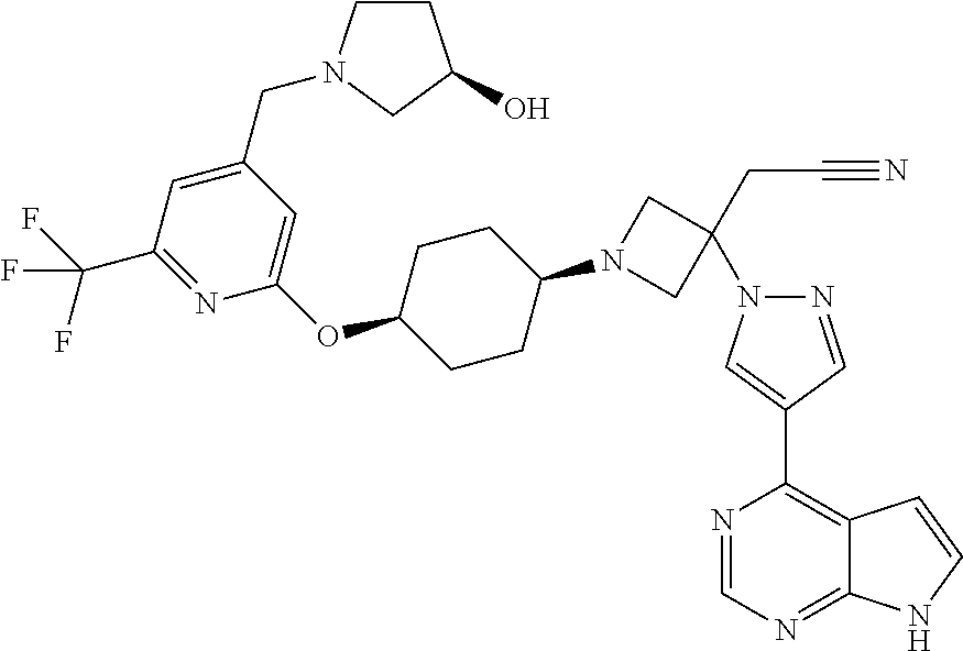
N1=CC(C2=C3C(=NC=N2)NC=C3)=CN1C1(CC#N)CN(C2CCC(OC3=CC(CN4CCC(O)C4)=CC(C(F)(F)F)=N3)CC2)C1
